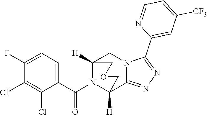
C1(F)=CC=C(C(N2C3([H])C4=NN=C(C5=CC([CF3])=CC=N5)N4CC2([H])COC3)=O)C(Cl)=C1Cl
